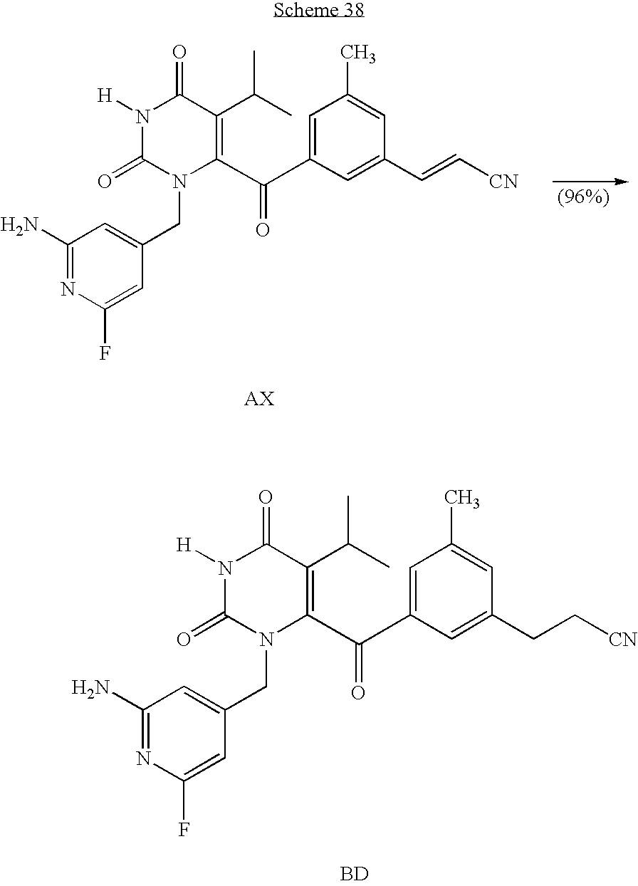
C1(C(C)C)=C(C(C2=CC(C)=CC(C=C[CN])=C2)=O)N(CC2=CC(N)=NC(F)=C2)C(=O)N([H])C1=O.[AX].C1(C(C)C)=C(C(C2=CC(C)=CC(CC[CN])=C2)=O)N(CC2=CC(N)=NC(F)=C2)C(=O)N([H])C1=O.[BD]
